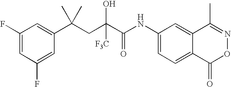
C1(F)=CC(F)=CC(C(CC(C(NC2=CC=C3C(=C2)C(C)=NOC3=O)=O)([F3C])O)(C)C)=C1
